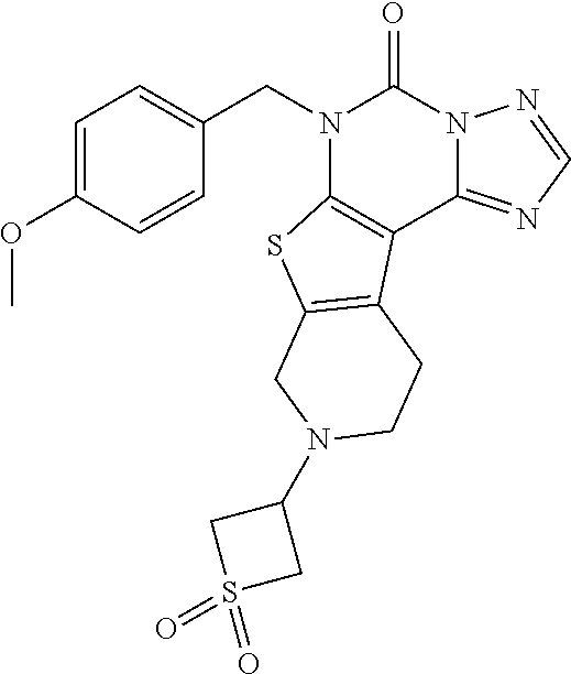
C1(N2CC3=C(C4=C(N(CC5=CC=C(OC)C=C5)C(=O)N5C4=NC=N5)S3)CC2)CS(=O)(=O)C1
